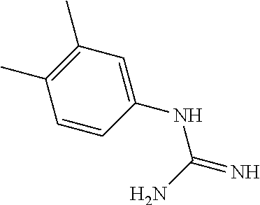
C1=CC(NC(=N)N)=CC(C)=C1C
